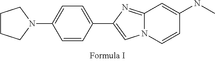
C12=NC(C3=CC=C(N4CCCC4)C=C3)=CN1C=CC(NC)=C2
